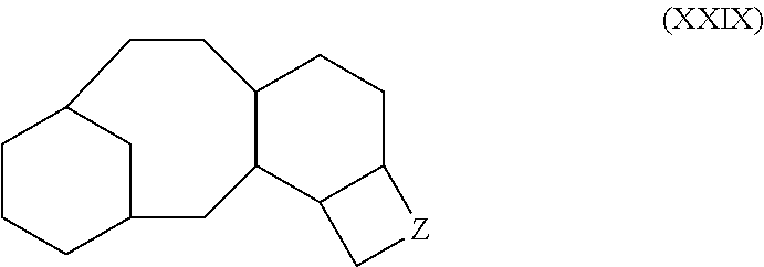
C1CCC2CC1CCC1C(C2)C2C(CC1)[Z]C2
